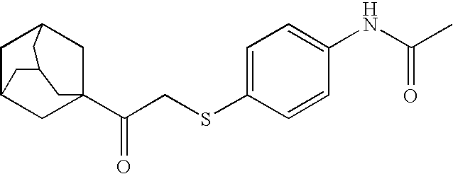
C1C2CC3(C(CSC4=CC=C(NC(C)=O)C=C4)=O)CC1CC(C2)C3
